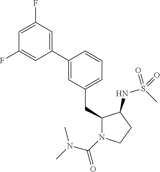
C1(CC2N(C(=O)N(C)C)CCC2NS(C)(=O)=O)=CC=CC(C2=CC(F)=CC(F)=C2)=C1
